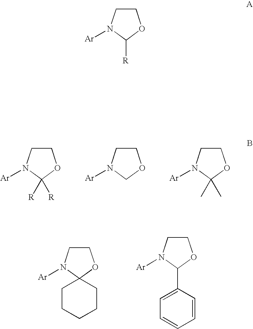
C1CN([Ar])C([R])([R])O1.C1CN([Ar])CO1.C1CN([Ar])C(C)(C)O1.C1CCCCC12OCCN2[Ar].C1(C2=CC=CC=C2)OCCN1[Ar].C1CN([Ar])C([R])O1
